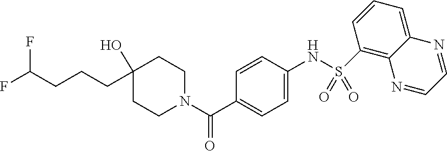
C1(S(NC2=CC=C(C(N3CCC(O)(CCCC(F)F)CC3)=O)C=C2)(=O)=O)=C2C(=CC=C1)N=CC=N2
